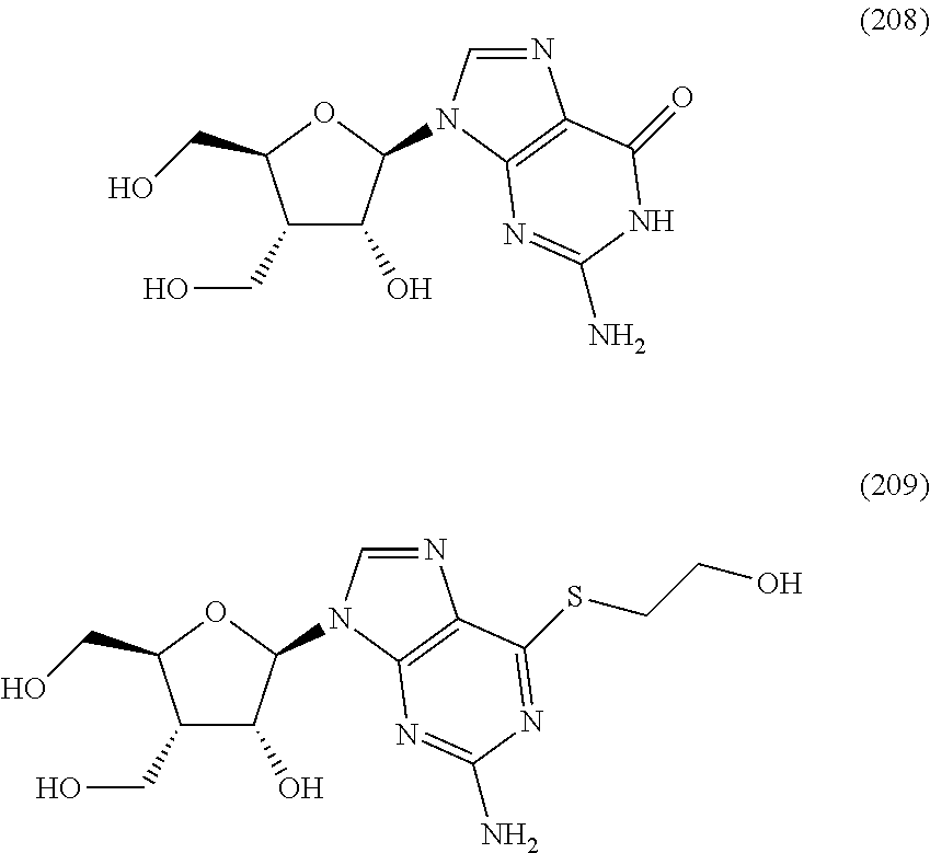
C1(CO)C(O)C(N2C=NC3=C2N=C(N)NC3=O)OC1CO.C1(CO)C(O)C(N2C=NC3=C2N=C(N)N=C3SCCO)OC1CO
